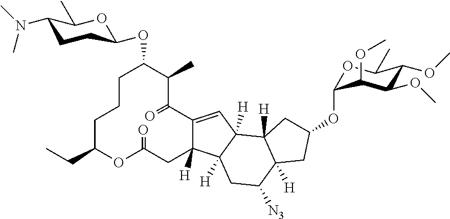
C1CCC(CC)OC(=O)CC2([H])C(=CC3([H])C2([H])CC([N3])C2([H])C3([H])CC(OC3OC(C)C(OC)C(OC)C3OC)C2)C(=O)C(C)C1OC1CCC(N(C)C)C(C)O1
